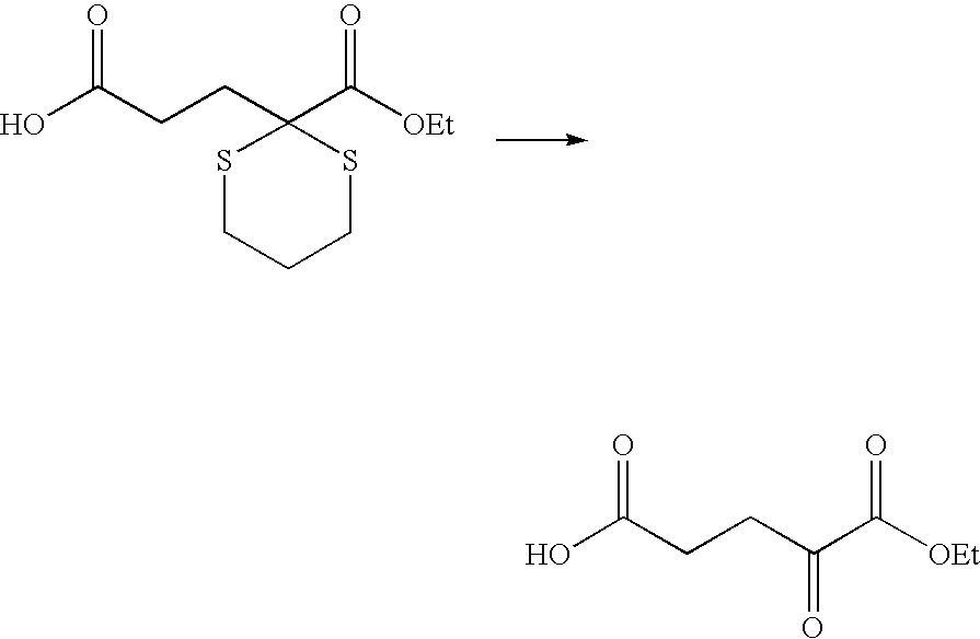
OC(CCC1(C([OEt])=O)SCCCS1)=O.OC(CCC(C([OEt])=O)=O)=O
